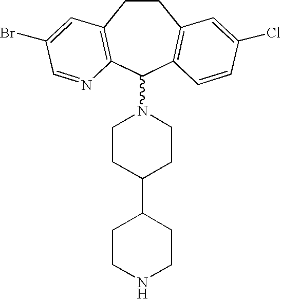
C1CC(C2CCNCC2)CCN1C1C2=C(CCC3=C1C=CC(Cl)=C3)C=C(Br)C=N2
